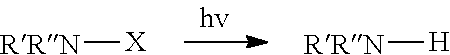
[RRN][X].[RRN][H]
